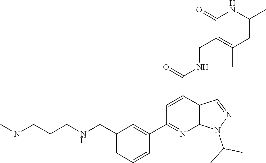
CN(CCCNCC1=CC=CC(C2=NC3=C(C(C(=O)NCC4=C(C)C=C(C)NC4=O)=C2)C=NN3C(C)C)=C1)C
